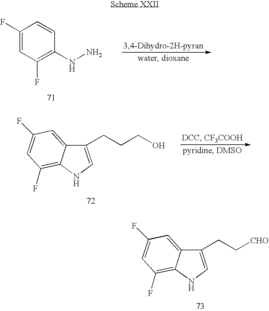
C1(F)=C(NN)C=CC(F)=C1.C12=C(F)C=C(F)C=C1C(CCCO)=CN2.C12=C(F)C=C(F)C=C1C(CC[CHO])=CN2
